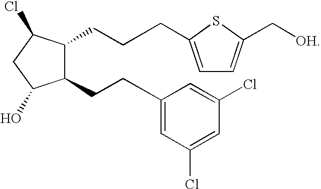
C1(CCC2=CC(Cl)=CC(Cl)=C2)C(CCCC2=CC=C(C[OH])S2)C(Cl)CC1O
